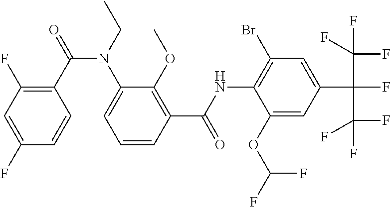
C1(F)=CC(F)=C(C(=O)N(C2=CC=CC(C(NC3=C(Br)C=C(C(C(F)(F)F)(C(F)(F)F)F)C=C3OC(F)F)=O)=C2OC)CC)C=C1
